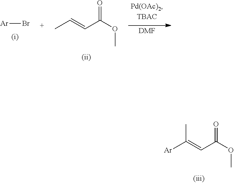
[DMF].[Ar]Br.O=C(C=CC)OC.O=C(C=C([Ar])C)OC
